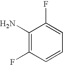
C1(N)=C(F)C=CC=C1F
